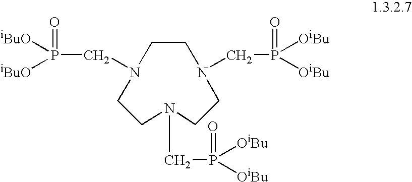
C1CN(CP(=O)([OiBu])[OiBu])CCN(CP(=O)([OiBu])[OiBu])CCN1CP([iBuO])([iBuO])=O
